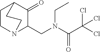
C1CN2C(CN(C(C(Cl)(Cl)Cl)=O)CC)C(=O)C1CC2
